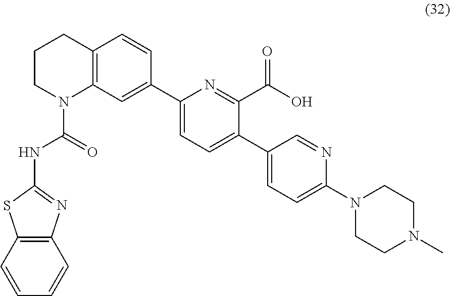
C12=C(C=CC=C1)SC(NC(N1C3=C(CCC1)C=CC(C1=CC=C(C4=CC=C(N5CCN(C)CC5)N=C4)C(C(O)=O)=N1)=C3)=O)=N2
